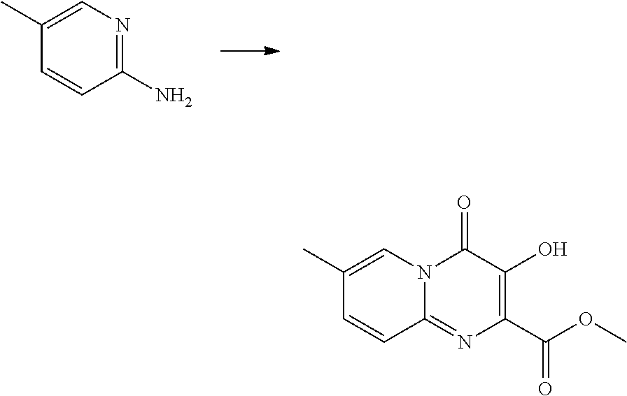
C1(C)=CN=C(N)C=C1.C1(C)=CN2C(=NC(C(OC)=O)=C(O)C2=O)C=C1
